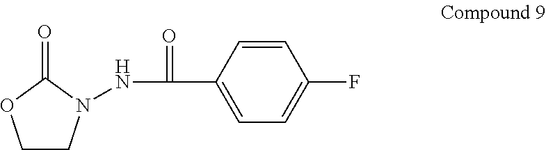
C1CN(NC(C2=CC=C(F)C=C2)=O)C(=O)O1
